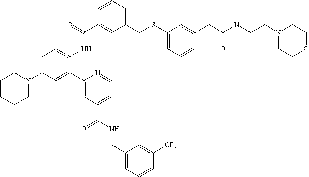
C1CCCN(C2=CC=C(NC(C3=CC(CSC4=CC=CC(CC(N(CCN5CCOCC5)C)=O)=C4)=CC=C3)=O)C(C3=CC(C(NCC4=CC=CC([CF3])=C4)=O)=CC=N3)=C2)C1
